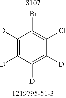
C1([D])=C([D])C([D])=C([D])C(Cl)=C1Br.[S107]
